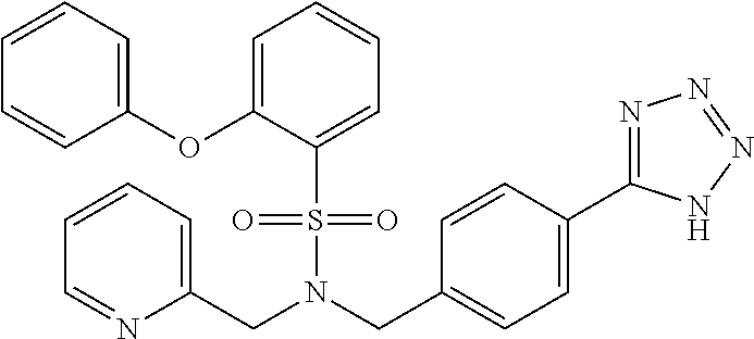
C1(CN(CC2=CC=C(C3=NN=NN3)C=C2)S(=O)(=O)C2=CC=CC=C2OC2=CC=CC=C2)=CC=CC=N1
